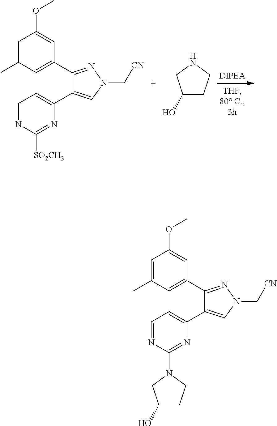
C1=C(C)C=C(C2=NN(C[CN])C=C2C2=CC=NC(N3CC(O)CC3)=N2)C=C1OC.C1=C(C)C=C(C2=NN(C[CN])C=C2C2=CC=NC([SO2CH3])=N2)C=C1OC.C1(O)CCNC1
